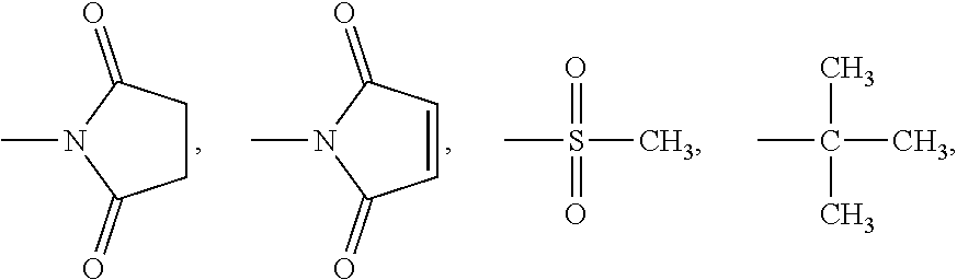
CN1C(=O)CCC1=O.CN1C(=O)C=CC1=O.CS(C)(=O)=O.CC(C)(C)C
